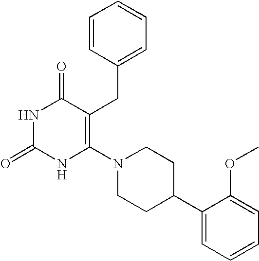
N1C(=O)NC(N2CCC(C3=CC=CC=C3OC)CC2)=C(CC2=CC=CC=C2)C1=O
